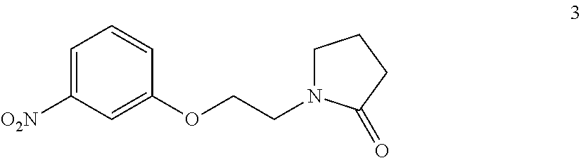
C1=C([O2N])C=C(OCCN2CCCC2=O)C=C1
